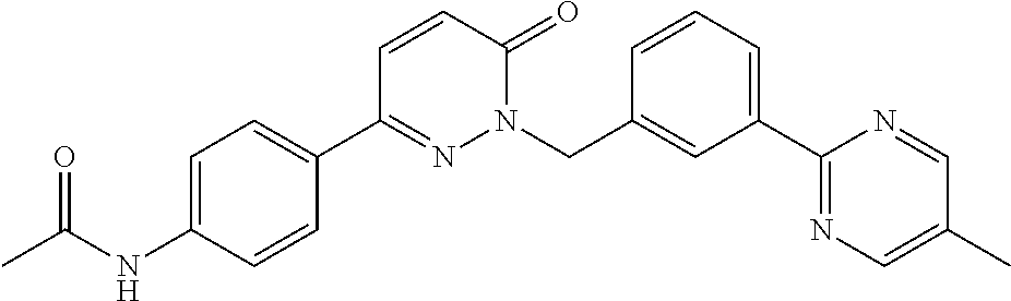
C1=CC(C2=NN(CC3=CC(C4=NC=C(C)C=N4)=CC=C3)C(=O)C=C2)=CC=C1NC(C)=O
